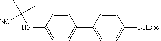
C1(NC(C)([NC])C)=CC=C(C2=CC=C([NHBoc])C=C2)C=C1
